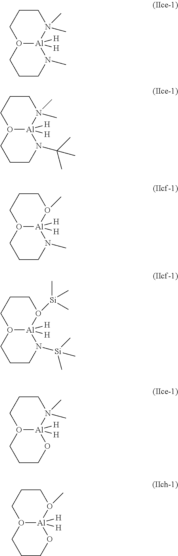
O12[Al]([H])([H])(N(C)(C)CCC1)N(C)CCC2.O12[Al]([H])([H])(N(C)(C)CCC1)N(C(C)(C)C)CCC2.O12[Al]([H])([H])(O([Si](C)(C)C)CCC1)N([Si](C)(C)C)CCC2.O12[Al]([H])([H])(N(C)(C)CCC1)OCCC2.O12[Al]([H])([H])(O(C)CCC1)N(C)CCC2.O12[Al]([H])([H])(O(C)CCC1)OCCC2
